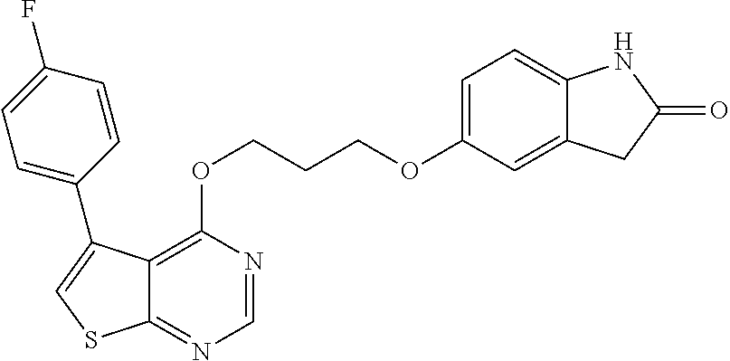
C1=NC(OCCCOC2=CC=C3C(=C2)CC(=O)N3)=C2C(=N1)SC=C2C1=CC=C(F)C=C1
